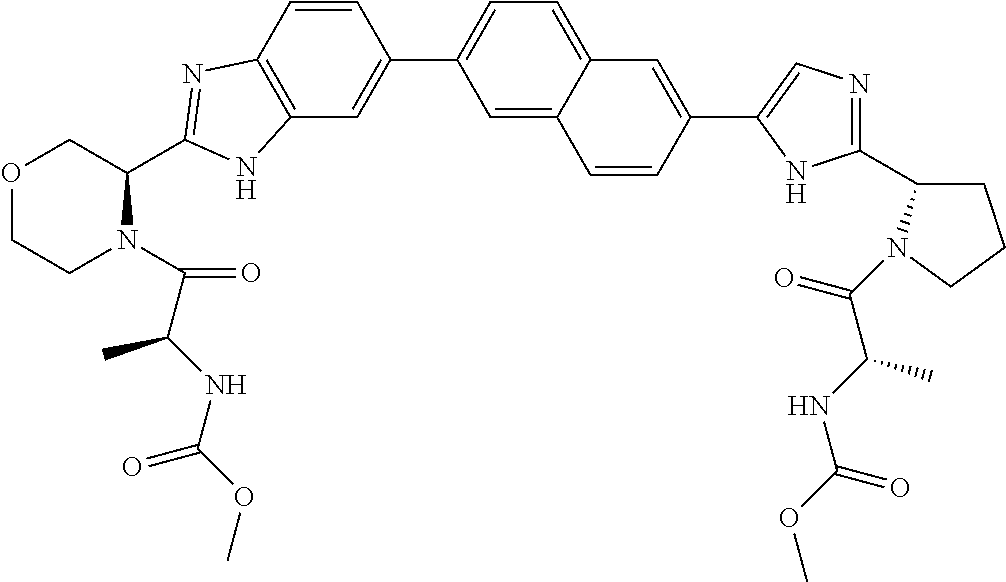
C12=C(C=CC(C3=CC=C4C(=C3)C=CC(C3=CN=C(C5CCCN5C(C(NC(=O)OC)C)=O)N3)=C4)=C1)N=C(C1COCCN1C(C(NC(OC)=O)C)=O)N2
